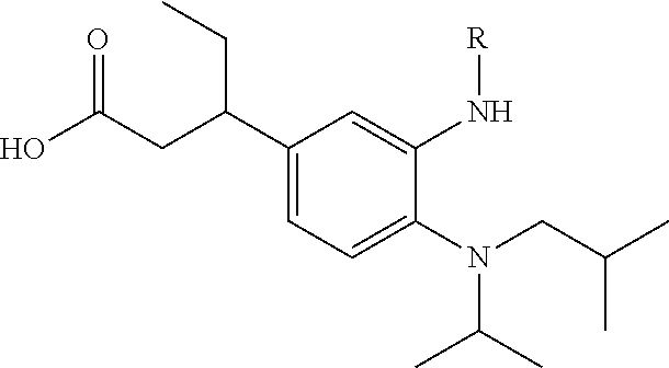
N(C(C)C)(CC(C)C)C1=CC=C(C(CC(O)=O)CC)C=C1N[R]
